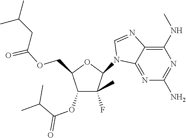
C1(N2C3=NC(N)=NC(NC)=C3N=C2)C(F)(C)C(OC(C(C)C)=O)C(COC(CC(C)C)=O)O1
